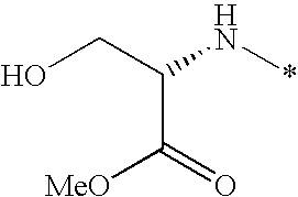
C(C(=O)[MeO])(CO)N*
